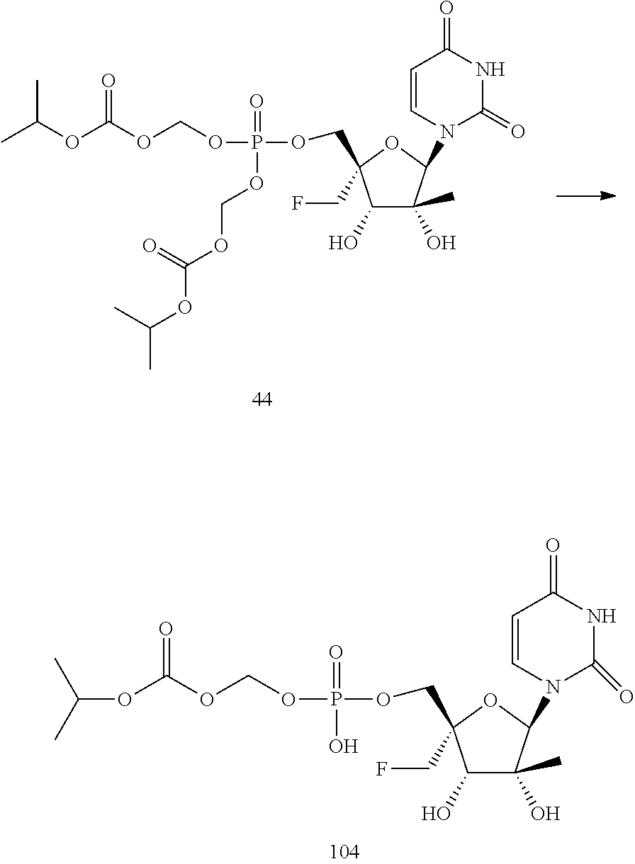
CC(OC(OCOP(=O)(OCOC(OC(C)C)=O)OCC1(CF)C(O)C(C)(O)C(N2C(=O)NC(=O)C=C2)O1)=O)C.O(C(OCOP(=O)(O)OCC1(CF)C(O)C(C)(O)C(N2C(=O)NC(=O)C=C2)O1)=O)C(C)C
